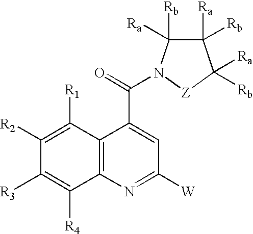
C12=C(N=C([W])C=C1C(=O)N1C([Ra])([Rb])C([Rb])([Ra])C([Ra])([Rb])[Z]1)C([R4])=C([R3])C([R2])=C2[R1]
